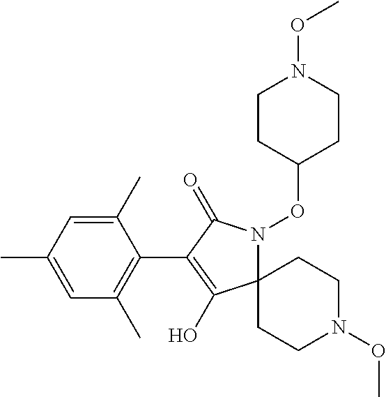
C12(N(OC3CCN(OC)CC3)C(=O)C(C3=C(C)C=C(C)C=C3C)=C1O)CCN(OC)CC2
